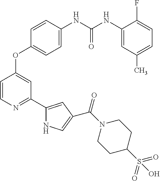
C1=C(NC(NC2=CC(C)=CC=C2F)=O)C=CC(OC2=CC(C3=CC(C(N4CCC(S(=O)(=O)O)CC4)=O)=CN3)=NC=C2)=C1
